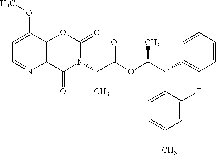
C1=C(OC)C2=C(N=C1)C(=O)N(C(C(OC(C(C1=CC=CC=C1)C1=CC=C(C)C=C1F)C)=O)C)C(=O)O2
